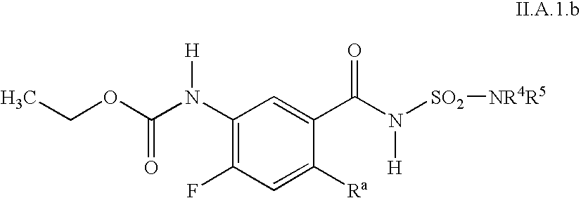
O(C(N([H])C1=C(F)C=C([Ra])C(C(=O)N([H])[SO2][NR4R5])=C1)=O)CC
